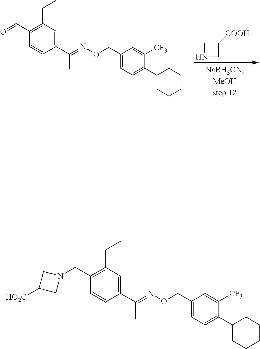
C1(CON=C(C2=CC(CC)=C(C=O)C=C2)C)=CC=C(C2CCCCC2)C([CF3])=C1.C1([COOH])CNC1.C1(CON=C(C2=CC(CC)=C(CN3CC([HO2C])C3)C=C2)C)=CC=C(C2CCCCC2)C([CF3])=C1
